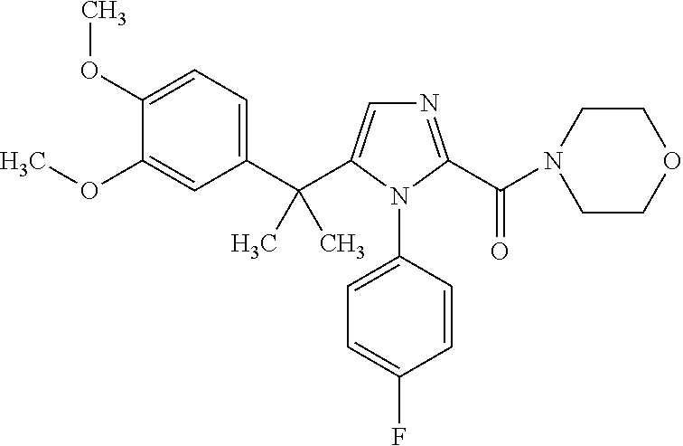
C1(C(C2=CN=C(C(N3CCOCC3)=O)N2C2=CC=C(F)C=C2)(C)C)=CC=C(OC)C(OC)=C1
